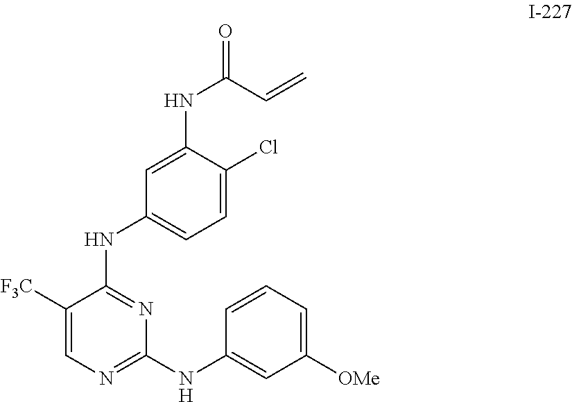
C1(NC(C=C)=O)=CC(NC2=NC(NC3=CC([OMe])=CC=C3)=NC=C2[F3C])=CC=C1Cl
